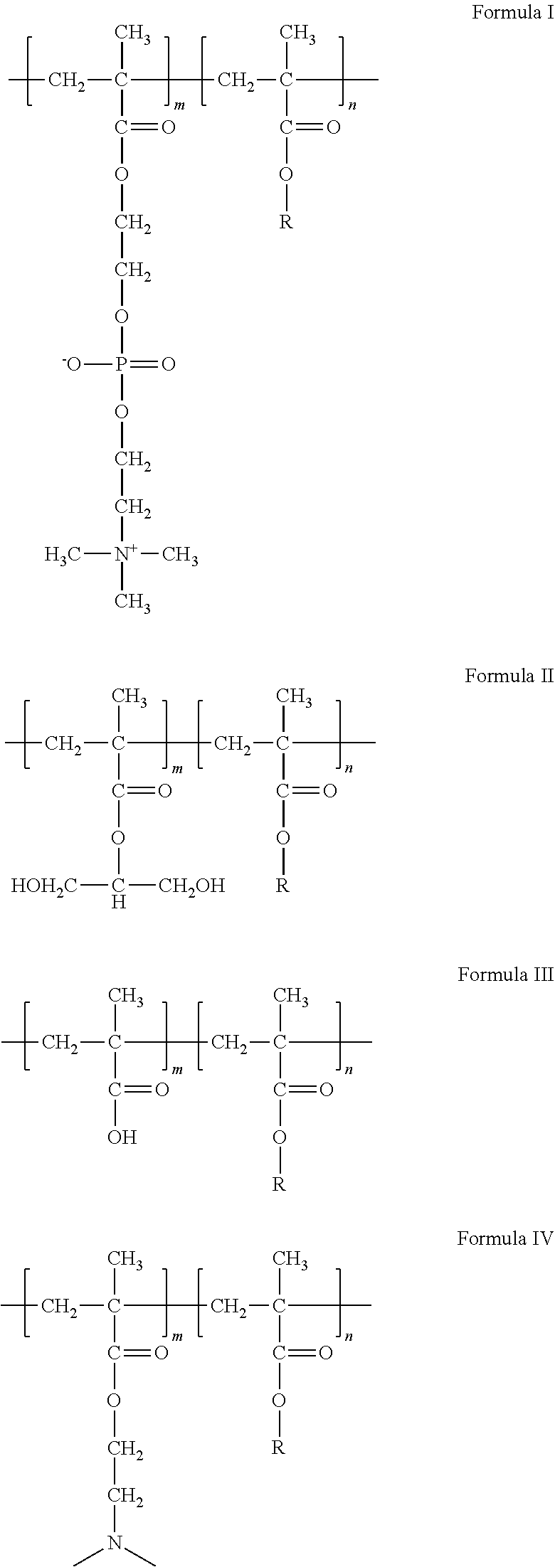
CCC(C)(CC(C)(C(=O)O[R])C)C(OCCOP(OCC[N+](C)(C)C)(=O)[-O])=O.CCC(C)(CC(C)(C(=O)O[R])C)C(OC([CH2OH])[HOH2C])=O.CCC(C)(CC(C)(C(=O)O[R])C)C(O)=O.CCC(C)(CC(C)(C(=O)O[R])C)C(OCCN(C)C)=O
